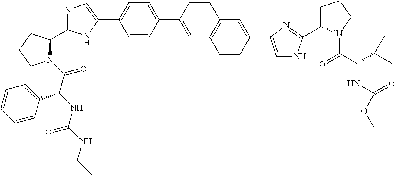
N1(C(C(NC(=O)NCC)C2=CC=CC=C2)=O)C(C2=NC=C(C3=CC=C(C4=CC5=C(C=C4)C=C(C4=CNC(C6CCCN6C(C(C(C)C)NC(=O)OC)=O)=N4)C=C5)C=C3)N2)CCC1
